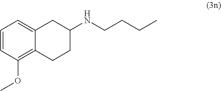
C1=CC(OC)=C2C(=C1)CC(NCCCC)CC2
